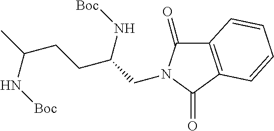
C(C(CCC(C)N[Boc])N[Boc])N1C(=O)C2=C(C1=O)C=CC=C2
